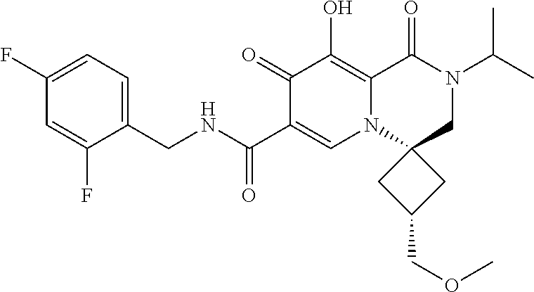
C1(CNC(=O)C2=CN3C(=C(O)C2=O)C(=O)N(C(C)C)CC32CC(COC)C2)=CC=C(F)C=C1F
